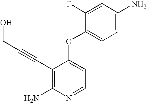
C1=C(N)C=C(F)C(OC2=CC=NC(N)=C2C#CCO)=C1
